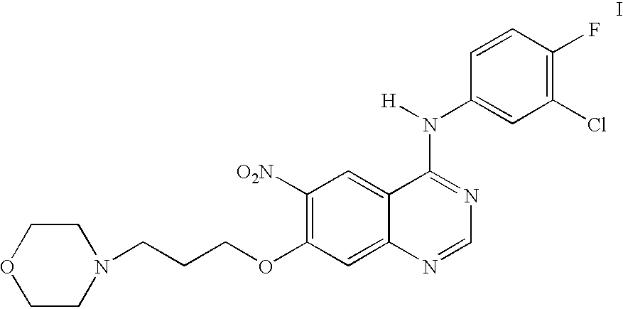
O1CCN(CCCOC2=C([O2N])C=C3C(=C2)N=CN=C3N([H])C2=CC(Cl)=C(F)C=C2)CC1
